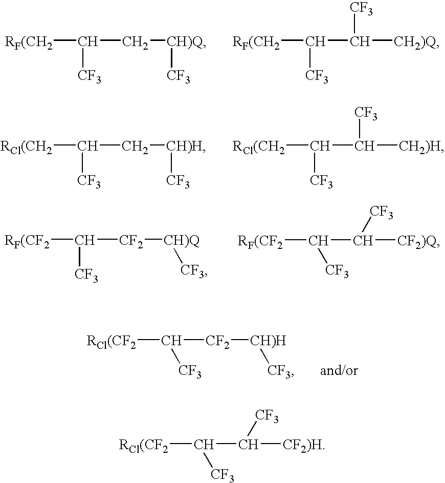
[RF(CH2]C([CF3])C[CH)Q][CF3].[RF(CH2]C([CF3])C([CH2)Q])[CF3].[RCl(CH2]C([CF3])C[CH)H][CF3].[RCl(CH2]C([CF3])C([CH2)H])[CF3].[RF(CF2]C([CF3])[CF2][CH)Q][CF3].[RF(CF2]C(C([CF2)Q])[CF3])[CF3].[RCl(CF2]C([CF2][CH)H][CF3])[CF3].[RCl(CF2]C(C([CF2)H])[CF3])[CF3]
